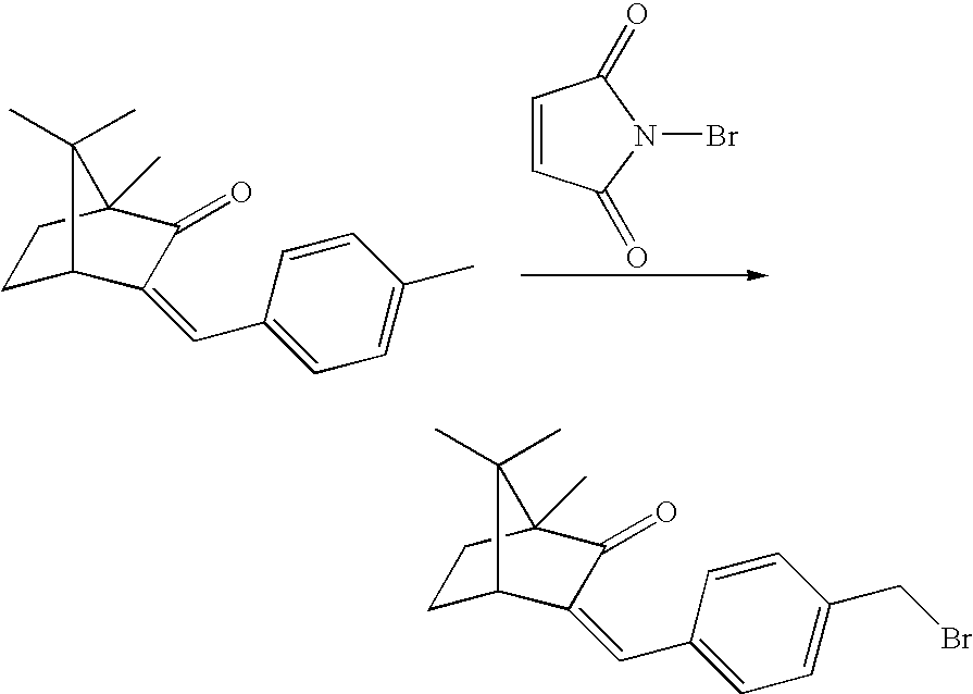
C1=CC(=O)N(Br)C1=O.C1=C(C)C=CC(C=C2C3CCC(C)(C2=O)C3(C)C)=C1.C1=C(CBr)C=CC(C=C2C3CCC(C)(C2=O)C3(C)C)=C1
